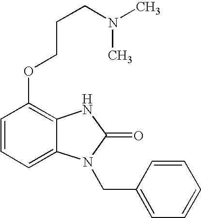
C1=CC=C2C(=C1OCCCN(C)C)NC(=O)N2CC1=CC=CC=C1
